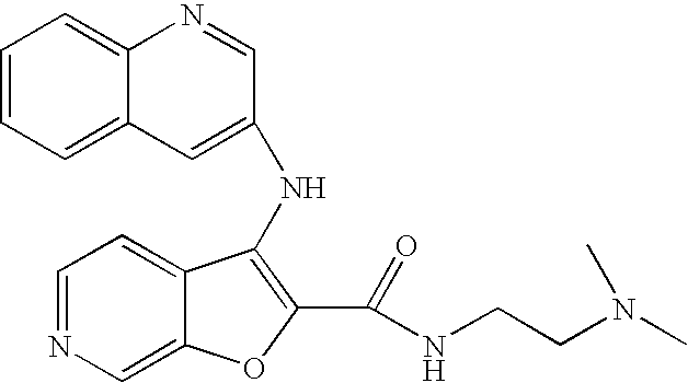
N(C1=C(C(NCCN(C)C)=O)OC2=CN=CC=C21)C1=CC2=CC=CC=C2N=C1
